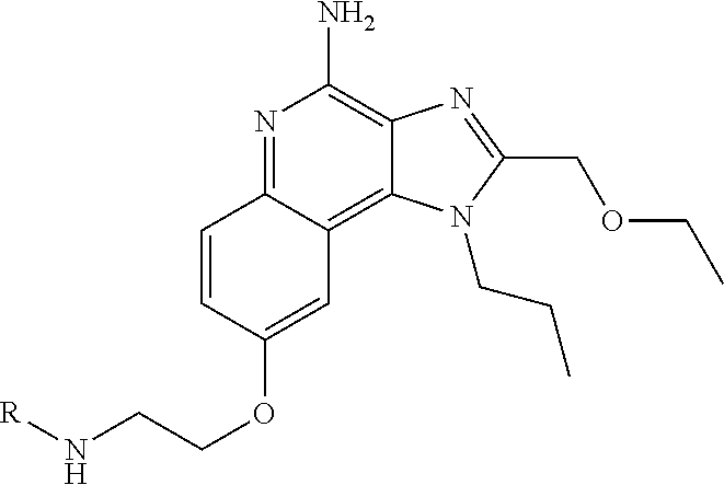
[R]NCCOC1=CC2=C3C(=C(N)N=C2C=C1)N=C(COCC)N3CCC
